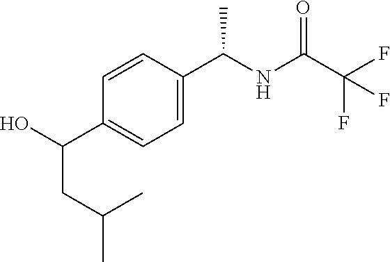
C1=CC(C(NC(C(F)(F)F)=O)C)=CC=C1C(O)CC(C)C
